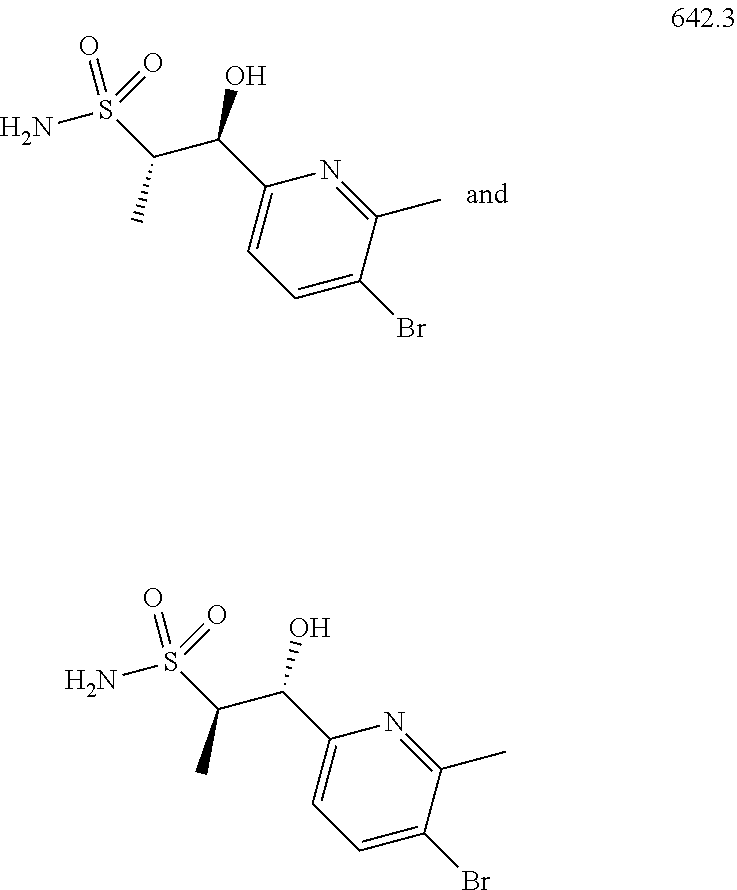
N1=C(C)C(Br)=CC=C1C(C(C)S(N)(=O)=O)O.N1=C(C)C(Br)=CC=C1C(C(C)S(N)(=O)=O)O
